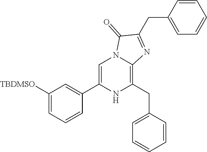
C1([TBDMSO])=CC=CC(C2=CN3C(=C(CC4=CC=CC=C4)N2)N=C(CC2=CC=CC=C2)C3=O)=C1
